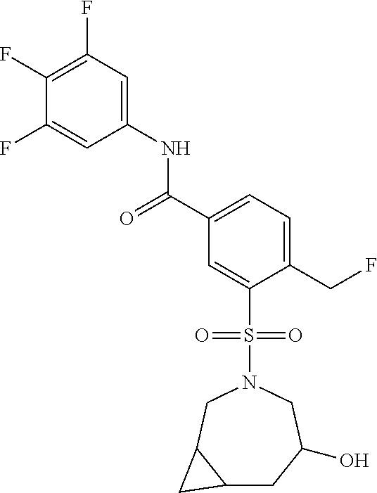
C1(F)=C(F)C=C(NC(C2=CC=C(CF)C(S(=O)(=O)N3CC4C(CC(O)C3)C4)=C2)=O)C=C1F
